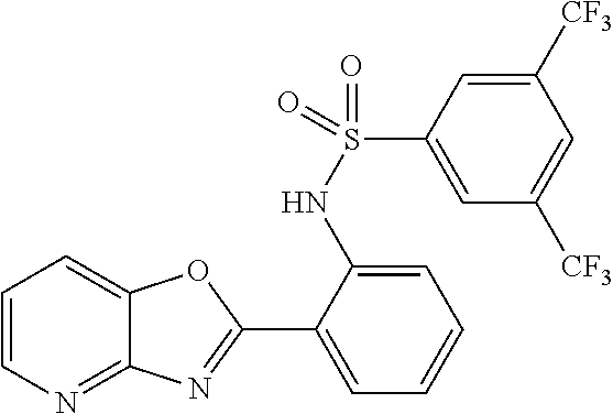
C1(C2=NC3=NC=CC=C3O2)=CC=CC=C1NS(C1=CC([CF3])=CC([CF3])=C1)(=O)=O
